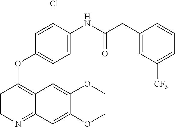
C1=CN=C2C(=C1OC1=CC=C(NC(CC3=CC([CF3])=CC=C3)=O)C(Cl)=C1)C=C(OC)C(OC)=C2
